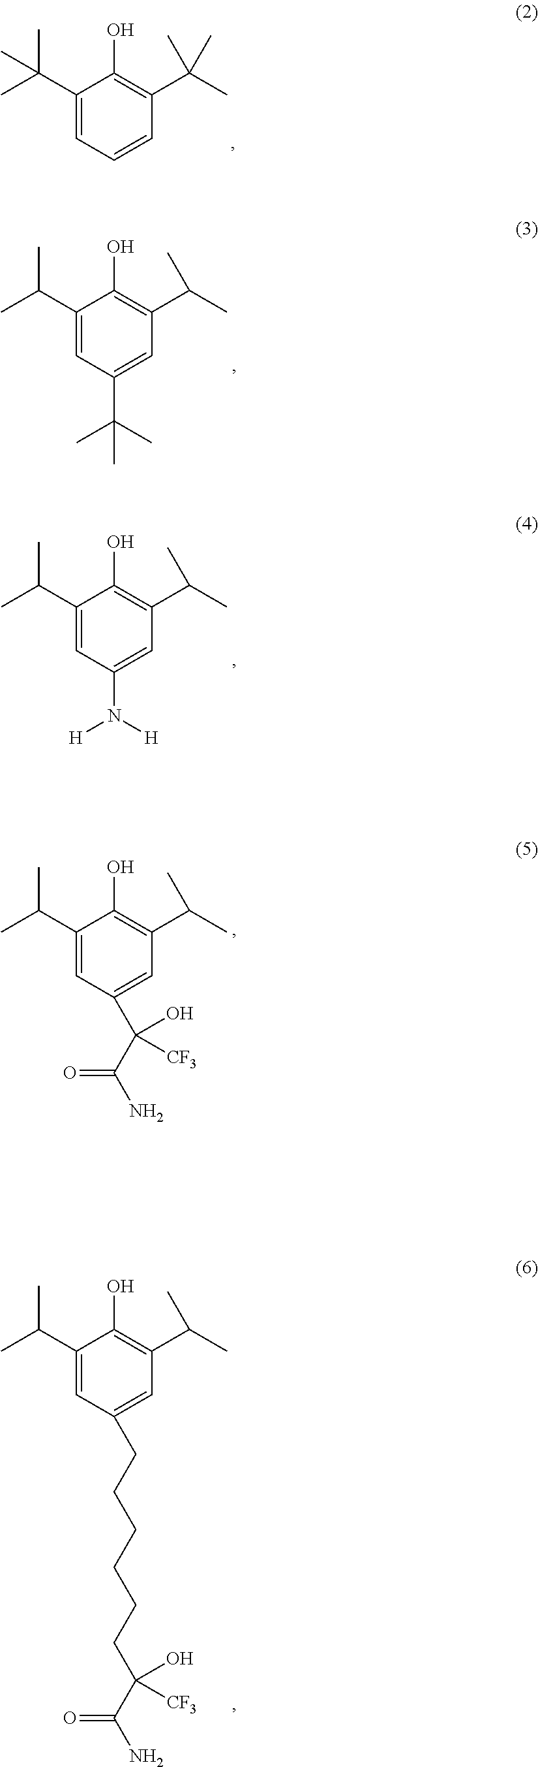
C1(C(C)C)=CC(C(C)(C)C)=CC(C(C)C)=C1O.C1(C(C)C)=CC(N([H])[H])=CC(C(C)C)=C1O.C1(C(C)C)=CC(CCCCCCC(C(N)=O)(O)[CF3])=CC(C(C)C)=C1O.C1(C(C)C)=CC(C(C(N)=O)(O)[CF3])=CC(C(C)C)=C1O.C1(C(C)(C)C)=CC=CC(C(C)(C)C)=C1O
